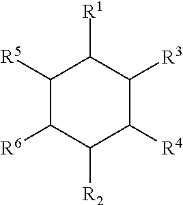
C1([R5])C([R6])C([R2])C([R4])C([R3])C1[R1]
